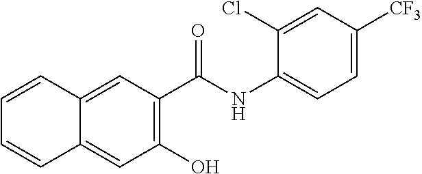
C12=CC(C(NC3=CC=C([CF3])C=C3Cl)=O)=C(O)C=C1C=CC=C2
